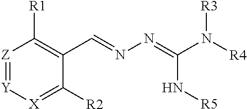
[Z]1=[Y][X]=C([R2])C(C=NN=C(N([R4])[R3])N[R5])=C1[R1]
